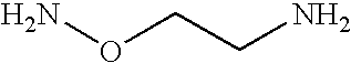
O(N)CCN
